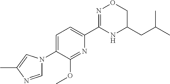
C1=C(N2C=NC(C)=C2)C(OC)=NC(C2=NOCC(CC(C)C)N2)=C1
